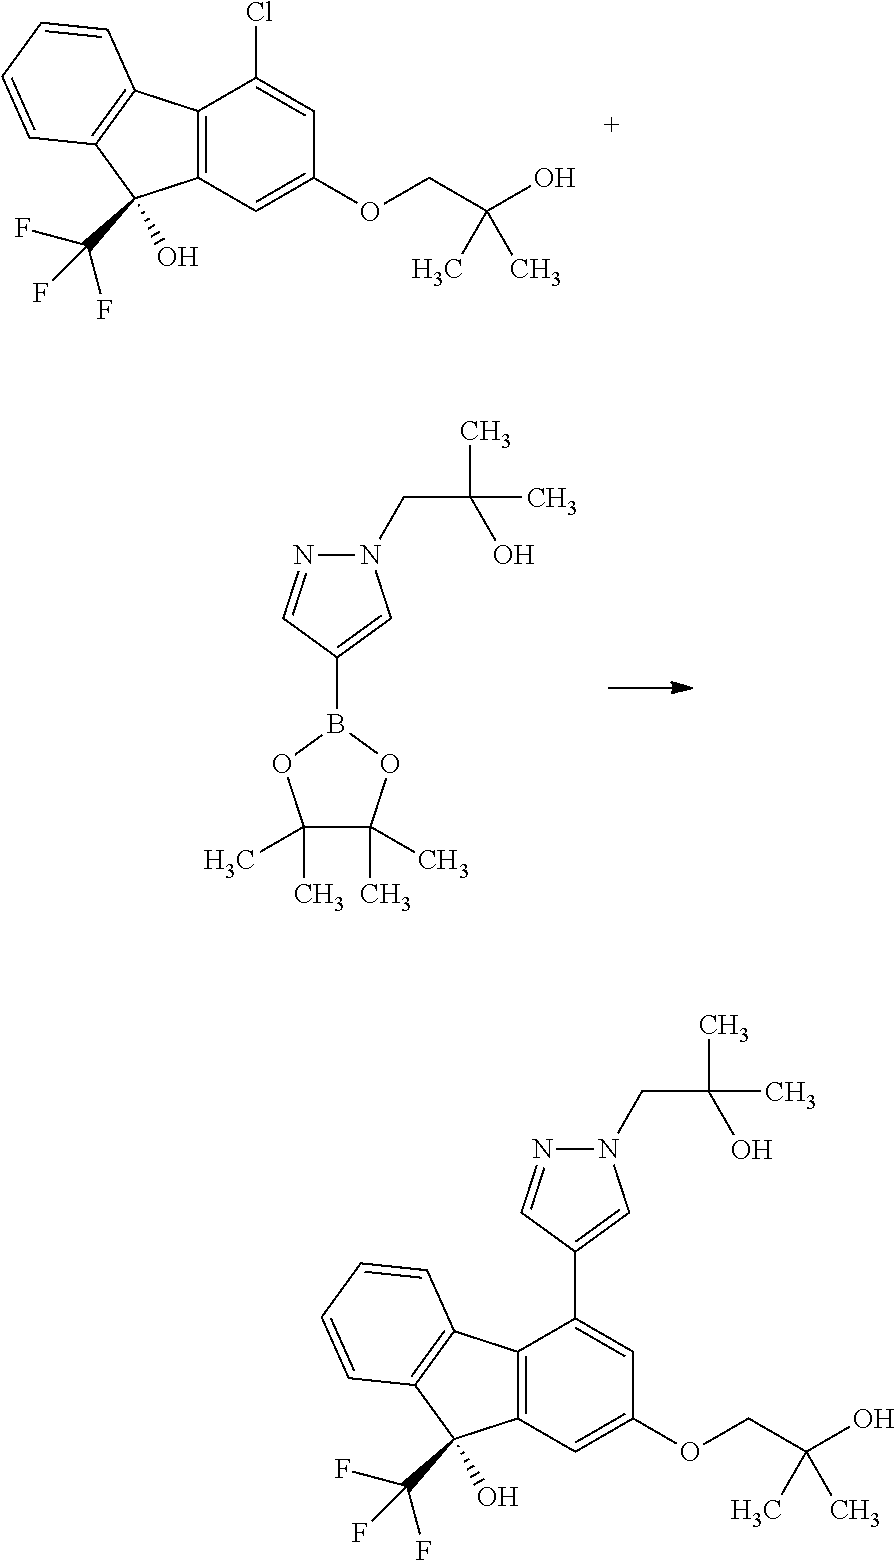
C12=C(C=C(OCC(O)(C)C)C=C1Cl)C(O)(C(F)(F)F)C1=C2C=CC=C1.N1(CC(C)(C)O)N=CC(B2OC(C)(C)C(C)(C)O2)=C1.C12=C(C=C(OCC(O)(C)C)C=C1C1=CN(CC(C)(C)O)N=C1)C(O)(C(F)(F)F)C1=C2C=CC=C1
